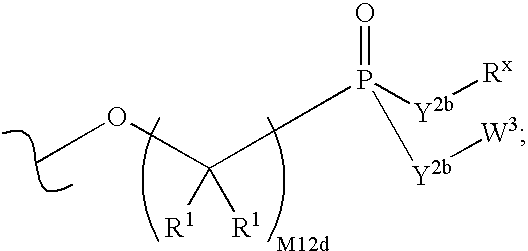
COC(P([Y2b][Rx])(=O)[Y2b][W3])([R1])[R1]
